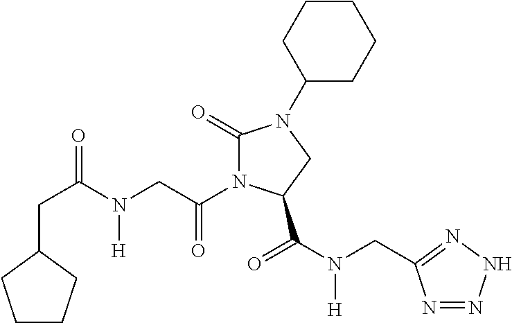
C(C(N(CC(N1C(=O)N(C2CCCCC2)CC1C(N(CC1=NNN=N1)[H])=O)=O)[H])=O)C1CCCC1
